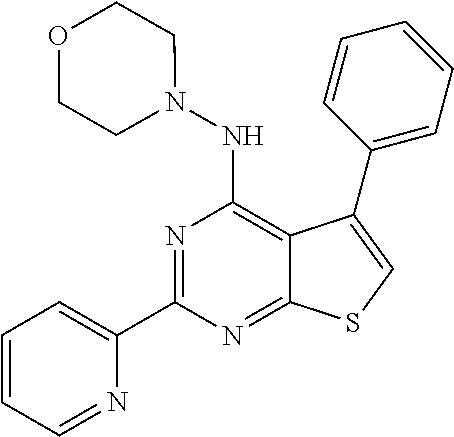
C1(C2=NC(NN3CCOCC3)=C3C(=N2)SC=C3C2=CC=CC=C2)=CC=CC=N1
